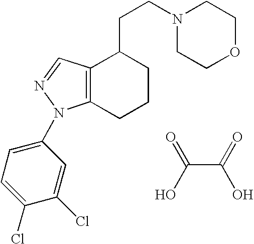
C12=C(CCCC1CCN1CCOCC1)N(C1=CC=C(Cl)C(Cl)=C1)N=C2.C(C(=O)O)(O)=O
